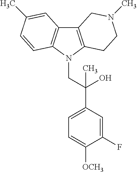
C12=C(N(CC(C3=CC=C([OCH3])C(F)=C3)(O)C)C3=C1C=C(C)C=C3)CCN(C)C2
